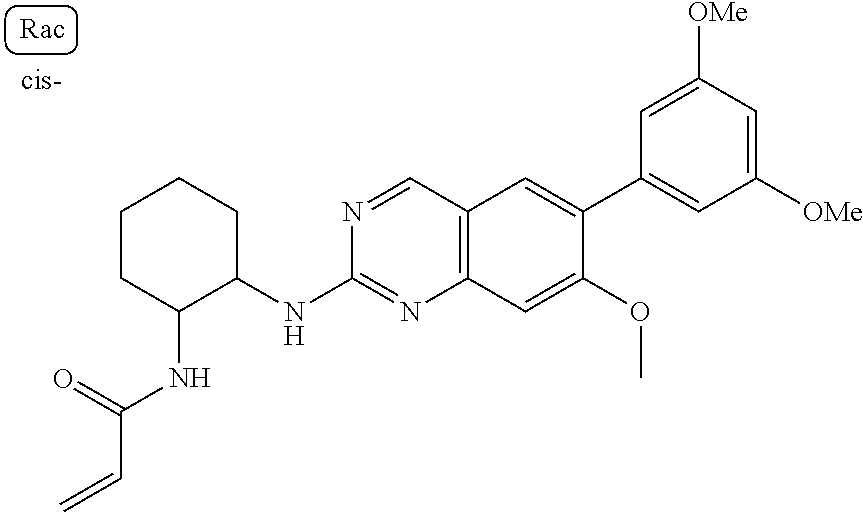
C1(NC2=NC3=C(C=N2)C=C(C2=CC([OMe])=CC([OMe])=C2)C(OC)=C3)CCCCC1NC(=O)C=C
